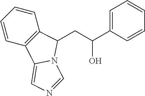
C1=CC2=C(C=C1)C(CC(C1=CC=CC=C1)O)N1C2=CN=C1
